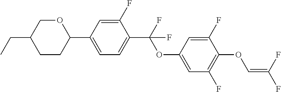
C1CC(C2=CC=C(C(F)(OC3=CC(F)=C(OC=C(F)F)C(F)=C3)F)C(F)=C2)OCC1CC
